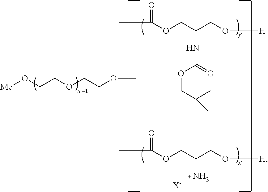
[Me]OCCOCCOC.O(CC(CO[H])NC(OCC(C)C)=O)C(C)=O.O(CC(CO[H])N)C(C)=O.[X-]
